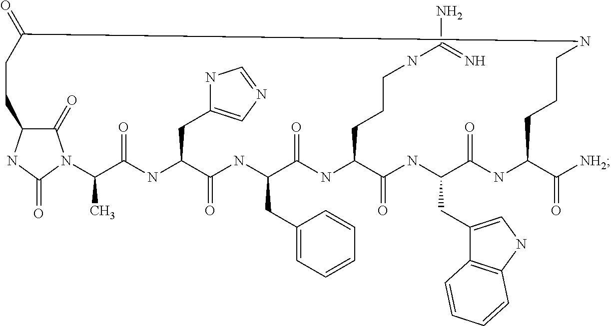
C1(=O)C2NC(=O)N1C(C)C(=O)NC(CC1=CN=CN1)C(=O)NC(CC1=CC=CC=C1)C(=O)NC(CCCNC(N)=N)C(=O)NC(CC1=CNC3=C1C=CC=C3)C(=O)NC(C([NH2])=O)CCCNC(=O)CC2
